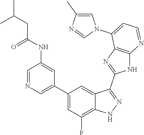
C1=NC=C(C2=CC(F)=C3C(=C2)C(C2=NC4=C(N2)N=CC=C4N2C=C(C)N=C2)=NN3)C=C1NC(=O)CC(C)C
